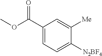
C1(C(OC)=O)=CC=C([N2BF4])C([Me])=C1
